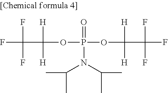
FC(C(OP(OC(C(F)(F)F)([H])[H])(=O)N(C(C)C)C(C)C)([H])[H])(F)F
